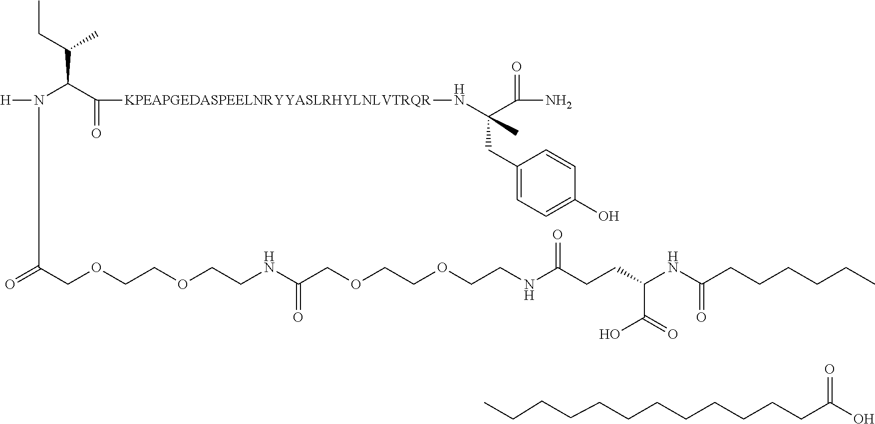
[KPEAPGEDASPEELNRYYASLRHYLNLVTRQR](C(C(N([H])C(COCCOCCNC(COCCOCCNC(CCC(NC(CCCCCC)=O)C(=O)O)=O)=O)=O)C(CC)C)=O)NC(C(=O)N)(CC1=CC=C(O)C=C1)C.C(CCCCCCCCCCC(=O)O)C
